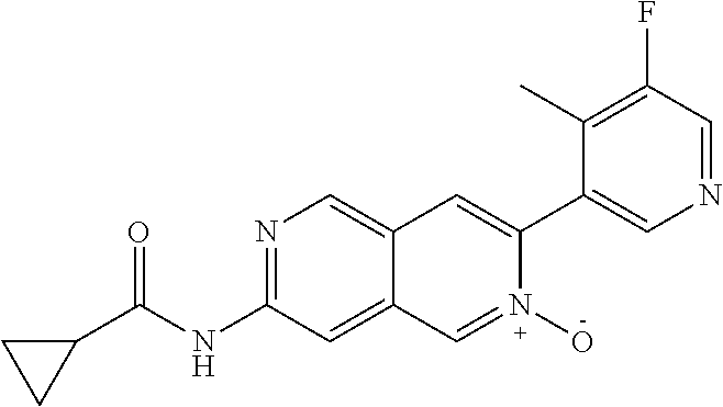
N1=C(NC(C2CC2)=O)C=C2C(=C1)C=C(C1=CN=CC(F)=C1C)N(O)=C2
